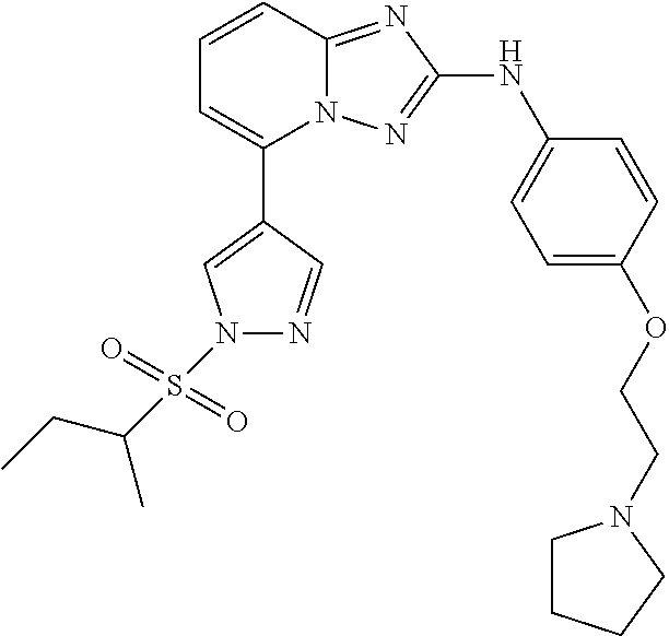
C1=CC2=NC(NC3=CC=C(OCCN4CCCC4)C=C3)=NN2C(C2=CN(S(C(C)CC)(=O)=O)N=C2)=C1
